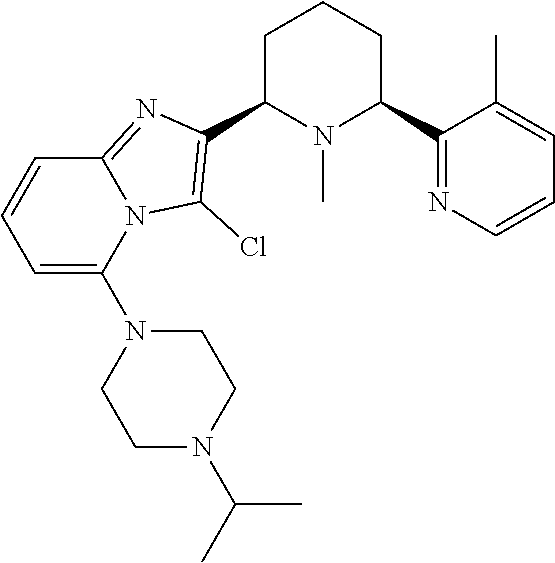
C1C(C2=C(Cl)N3C(=N2)C=CC=C3N2CCN(C(C)C)CC2)N(C)C(C2=NC=CC=C2C)CC1
